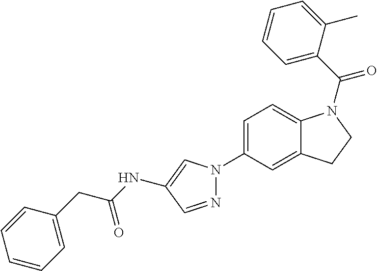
C1=C(N2N=CC(NC(CC3=CC=CC=C3)=O)=C2)C=C2C(=C1)N(C(C1=CC=CC=C1C)=O)CC2
